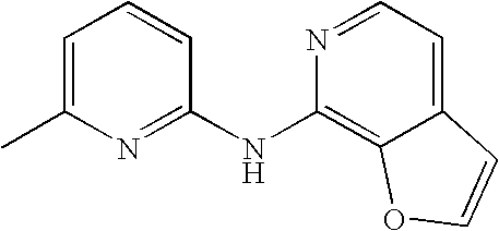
C1=C(C)N=C(NC2=C3C(=CC=N2)C=CO3)C=C1
